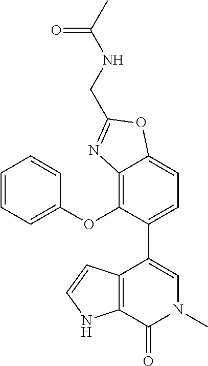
C12=C(OC3=CC=CC=C3)C(C3=CN(C)C(=O)C4=C3C=CN4)=CC=C1OC(CNC(C)=O)=N2
